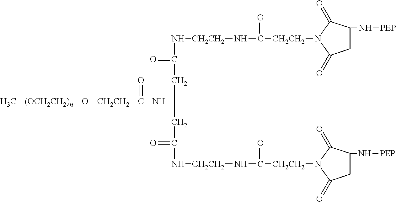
C[(OCH2CH2)n]O[CH2CH2]C(NC(CC(N[CH2CH2]NC([CH2CH2]N1C(=O)C(N[PEP])CC1=O)=O)=O)CC(N[CH2CH2]NC([CH2CH2]N1C(=O)C(N[PEP])CC1=O)=O)=O)=O
